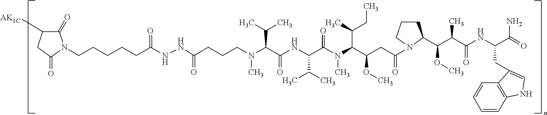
C1(=O)C([AK1C])CC(=O)N1CCCCCC(NNC(CCCN(C(C(NC(C(N(C(C(CC(=O)N1CCCC1C(C(C(NC(C(N)=O)CC1=CNC2=C1C=CC=C2)=O)C)OC)OC)C(CC)C)C)=O)C(C)C)=O)C(C)C)C)=O)=O
